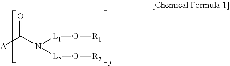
[A]C(N([L2]O[R2])[L1]O[R1])=O
